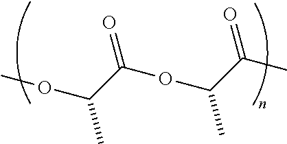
O(C(C(OC(C(C)=O)C)=O)C)C
